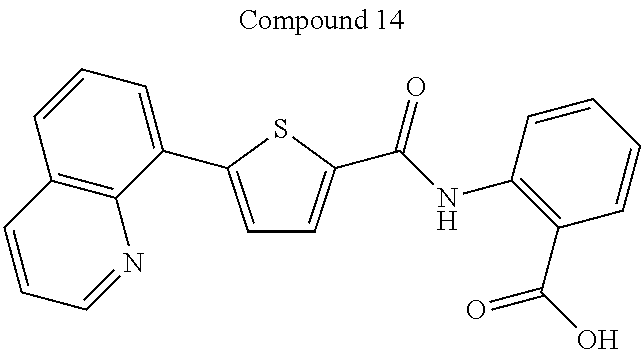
C1=C(C2=CC=CC3=C2N=CC=C3)SC(C(=O)NC2=C(C(=O)O)C=CC=C2)=C1
